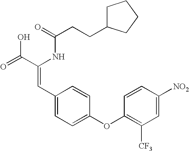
C(=O)(NC(C(=O)O)=CC1=CC=C(OC2=C([CF3])C=C([NO2])C=C2)C=C1)CCC1CCCC1
